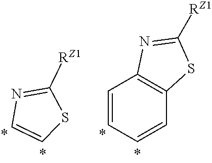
C1([RZ1])=NC=CS1.C1=CC=CC2=C1N=C([RZ1])S2
